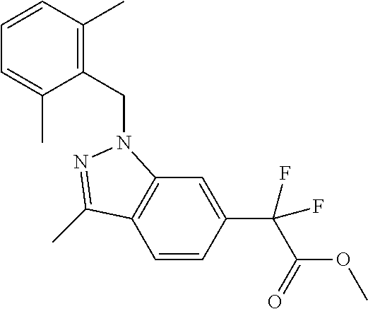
C1=CC(C(C(OC)=O)(F)F)=CC2=C1C(C)=NN2CC1=C(C)C=CC=C1C
